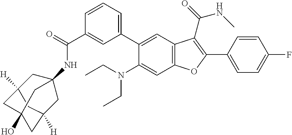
C1(C(=O)NC23CC4([H])CC(O)(CC([H])(C2)C4)C3)=CC(C2=CC3=C(C=C2N(CC)CC)OC(C2=CC=C(F)C=C2)=C3C(=O)NC)=CC=C1
